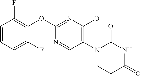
C1(OC2=NC(OC)=C(N3CCC(=O)NC3=O)C=N2)=C(F)C=CC=C1F
